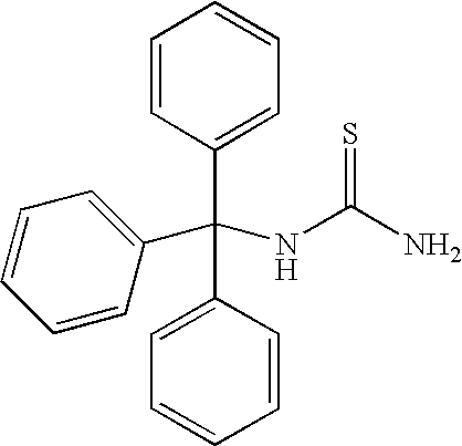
C(NC(N)=S)(C1=CC=CC=C1)(C1=CC=CC=C1)C1=CC=CC=C1
